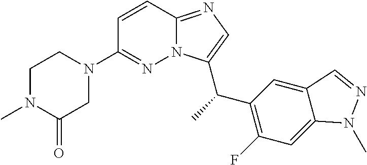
C1=CC2=NC=C(C(C)C3=C(F)C=C4C(=C3)C=NN4C)N2N=C1N1CCN(C)C(=O)C1
